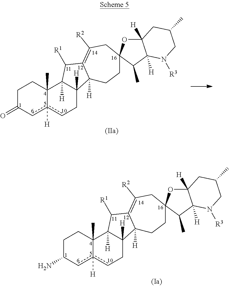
C1C(=O)cc2([H])cCC3([H])C([H])(C2(C)C1)C([R1])C1=C([R2])CC2(OC4([H])C([H])(C2C)N([R3])CC(C)C4)CCC31[H].C1C(N)cc2([H])cCC3([H])C([H])(C2(C)C1)C([R1])C1=C([R2])CC2(OC4([H])C([H])(C2C)N([R3])CC(C)C4)CCC31[H]
